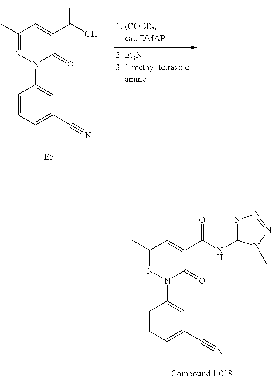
C1(C)=NN(C2=CC(C#N)=CC=C2)C(=O)C(C(NC2=NN=NN2C)=O)=C1.C1(C)=NN(C2=CC(C#N)=CC=C2)C(=O)C(C(O)=O)=C1
